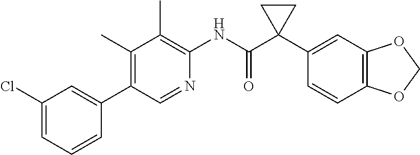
C1(C)=C(C2=CC(Cl)=CC=C2)C=NC(NC(C2(C3=CC4=C(C=C3)OCO4)CC2)=O)=C1C
